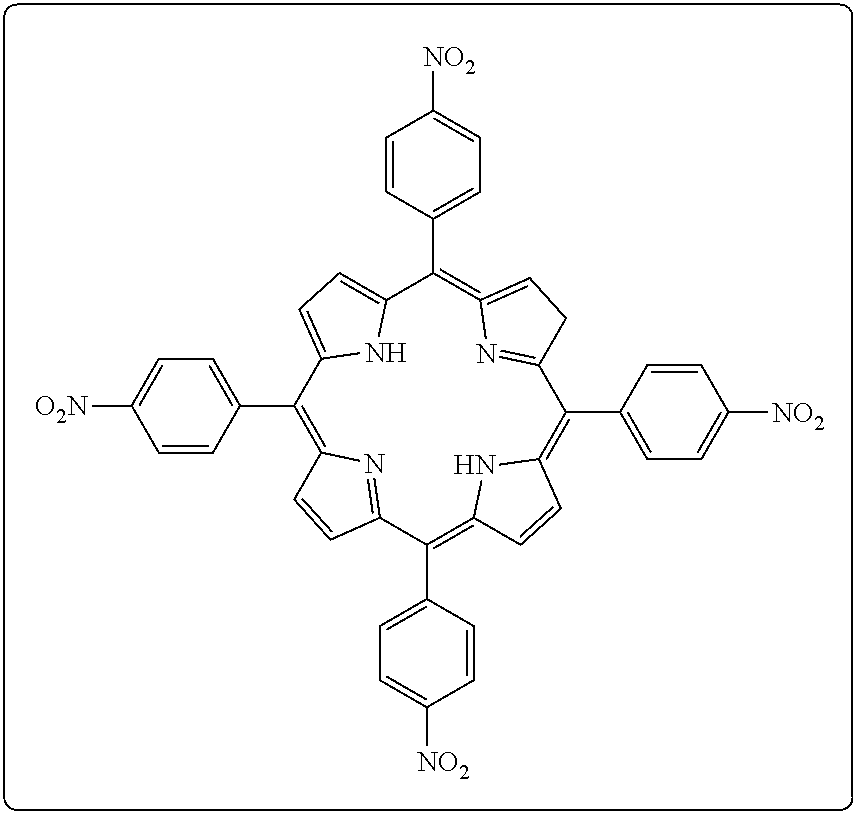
C1(C2=CC=C([O2N])C=C2)=C2N=C(C(C3=CC=C([NO2])C=C3)=C3NC(=C(C4=CC=C([NO2])C=C4)C4=NC(=C(C5=CC=C([NO2])C=C5)C5=CC=C1N5)=CC4)C=C3)C=C2
